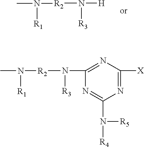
N([H])([R2]N(C)[R1])[R3].N(C1=NC([X])=NC(N([R5])[R4])=N1)([R2]N(C)[R1])[R3]
